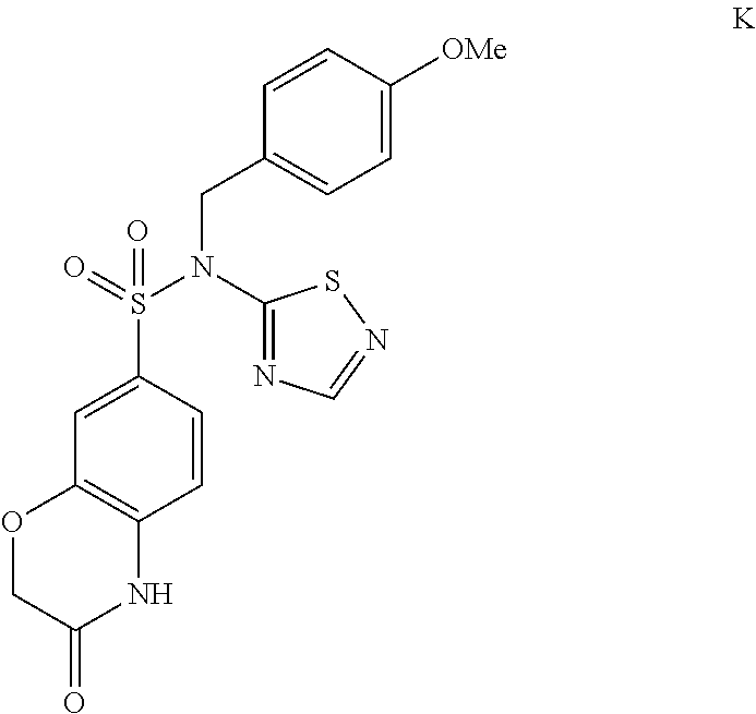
C1=C(S(=O)(N(CC2=CC=C([OMe])C=C2)C2=NC=NS2)=O)C=CC2=C1OCC(=O)N2
